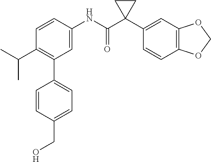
C1=C(NC(C2(C3=CC4=C(C=C3)OCO4)CC2)=O)C=CC(C(C)C)=C1C1=CC=C(CO)C=C1
